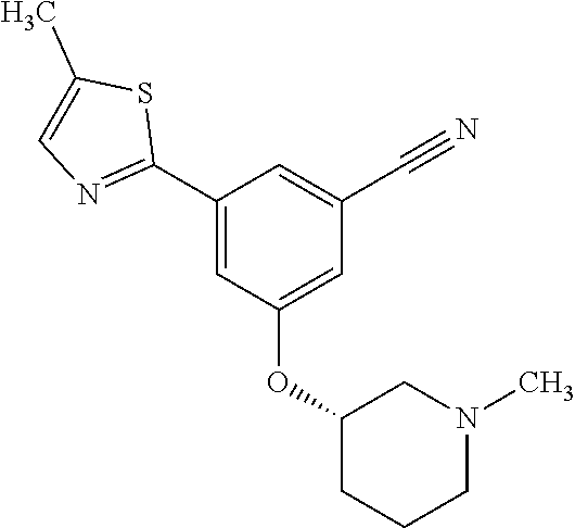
C1(OC2=CC(C#N)=CC(C3=NC=C(C)S3)=C2)CCCN(C)C1
